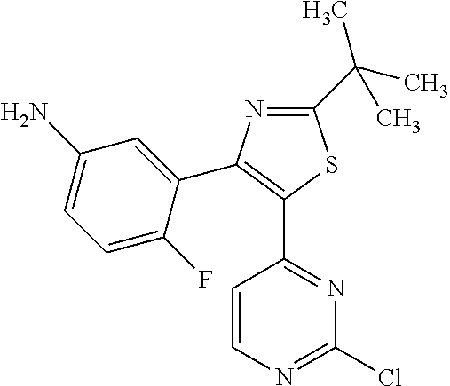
C1=CN=C(Cl)N=C1C1=C(C2=CC(N)=CC=C2F)N=C(C(C)(C)C)S1
